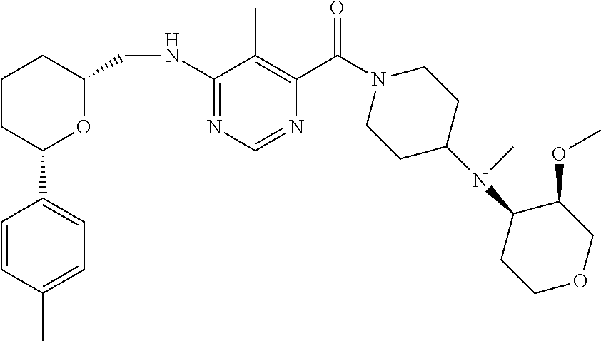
C1=CC(C)=CC=C1C1OC(CNC2=NC=NC(C(N3CCC(N(C4CCOCC4OC)C)CC3)=O)=C2C)CCC1
